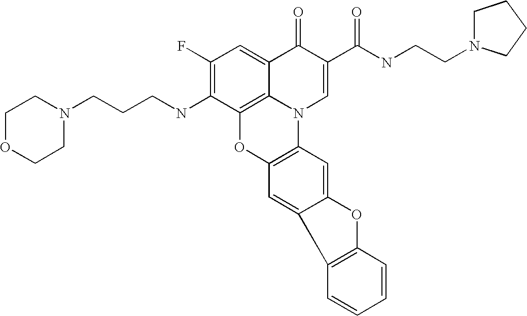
C1(F)=C(NCCCN2CCOCC2)C2=C3C(=C1)C(=O)C(C(=O)NCCN1CCCC1)=CN3C1=C(O2)C=C2C(=C1)OC1=C2C=CC=C1
